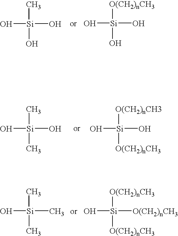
O[Si](O)(C)C.O[Si](O)([O(CH2)nCH3])[O(CH2)nCH3].C[Si](O)(C)C.O[Si]([O(CH2)nCH3])([O(CH2)nCH3])[O(CH2)nCH3].C[Si](O)(O)O.[O(CH2)nCH3][Si](O)(O)O
